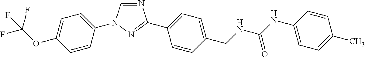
C1=C(OC(F)(F)F)C=CC(N2C=NC(C3=CC=C(CNC(NC4=CC=C(C)C=C4)=O)C=C3)=N2)=C1
